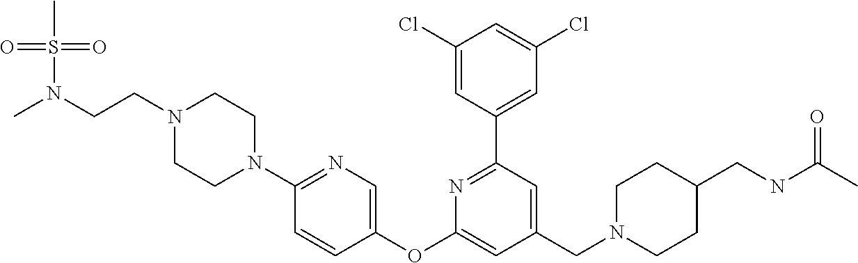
C1(Cl)=CC(C2=NC(OC3=CN=C(N4CCN(CCN(C)S(=O)(=O)C)CC4)C=C3)=CC(CN3CCC(CNC(C)=O)CC3)=C2)=CC(Cl)=C1
